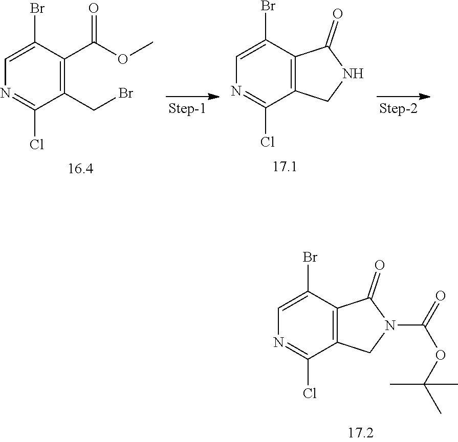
C1(Br)=CN=C(Cl)C2=C1C(=O)N(C(OC(C)(C)C)=O)C2.C1(Cl)=NC=C(Br)C(C(=O)OC)=C1CBr.C1(Br)=CN=C(Cl)C2=C1C(=O)NC2
